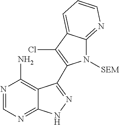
C12=C(N)N=CN=C1NN=C2C1=C(Cl)C2=CC=CN=C2N1[SEM]
